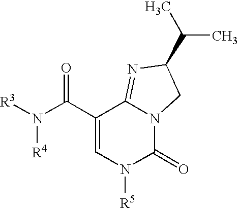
C1(C(N([R3])[R4])=O)=CN([R5])C(=O)N2C1=NC(C(C)C)C2
